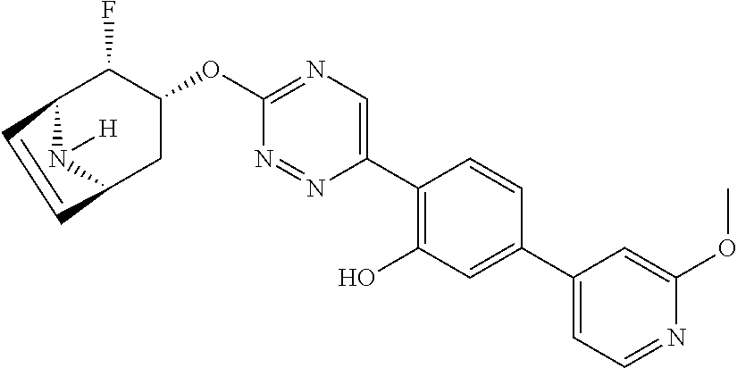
C12N([H])C(CC(OC3=NC=C(C4=C(O)C=C(C5=CC=NC(OC)=C5)C=C4)N=N3)C1F)C=C2
